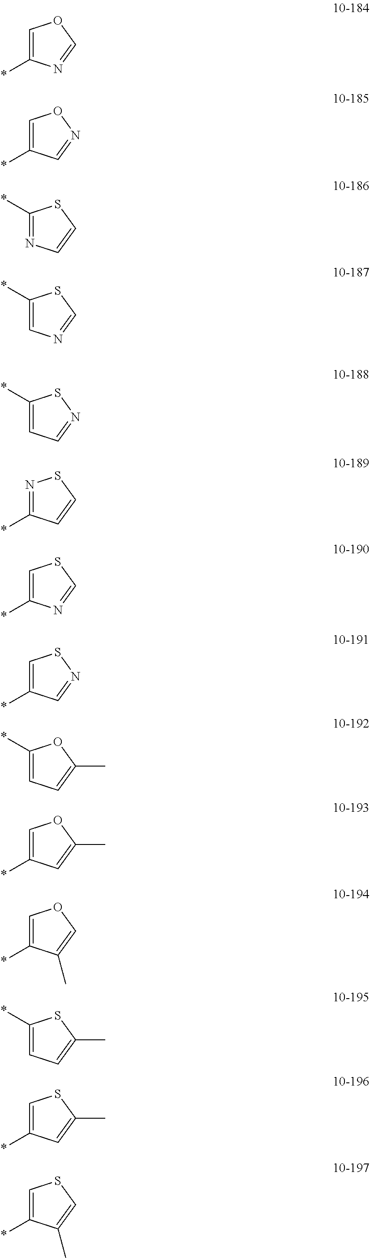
C1=C(*)N=CO1.C1=C(*)C=NO1.C1(*)=NC=CS1.C1(*)=CN=CS1.C1(*)=CC=NS1.N1=C(*)C=CS1.C1=C(*)N=CS1.C1=C(*)C=NS1.C1(*)=CC=C(C)O1.C1=C(*)C=C(C)O1.C1=C(*)C(C)=CO1.C1(*)=CC=C(C)S1.C1=C(*)C=C(C)S1.C1=C(*)C(C)=CS1
